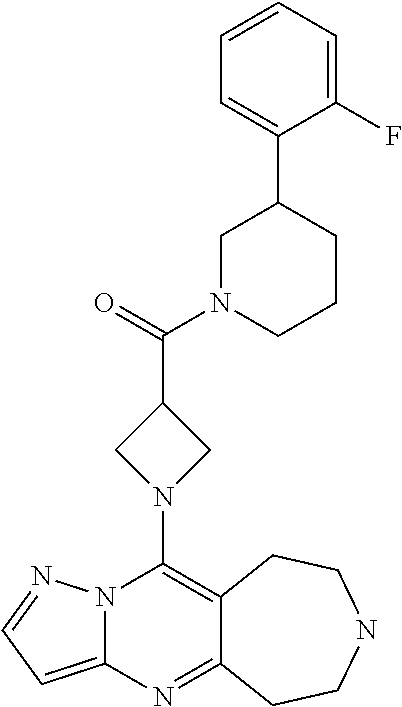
N12C(=CC=N1)N=C1C(=C2N2CC(C(=O)N3CCCC(C4=CC=CC=C4F)C3)C2)CCNCC1
